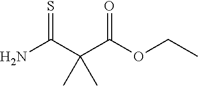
NC(C(C(OCC)=O)(C)C)=S
